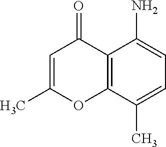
C12=C(C(C)=CC=C1N)OC(C)=CC2=O
